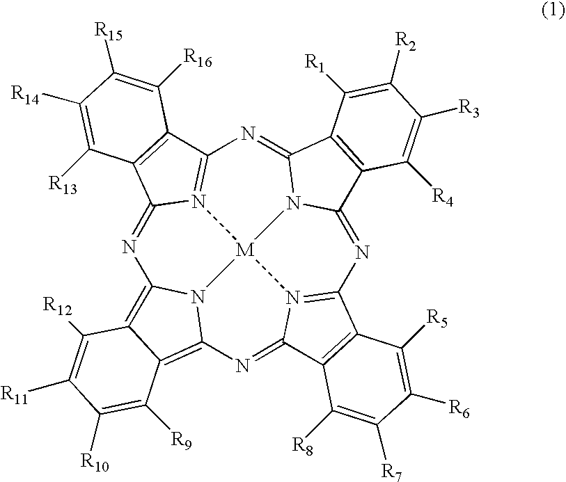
N1=C2N3=C(C4=C2C([R13])=C([R14])C([R15])=C4[R16])N=C2N4C(=NC5=N6C(=NC7=C8C(=C1N7[M]346)C([R12])=C([R11])C([R10])=C8[R9])C1=C5C([R5])=C([R6])C([R7])=C1[R8])C1=C2C([R1])=C([R2])C([R3])=C1[R4]
